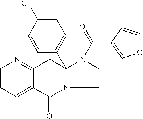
C1=CN=C2C(=C1)C(=O)N1C(C3=CC=C(Cl)C=C3)(C2)N(C(=O)C2=COC=C2)CC1
